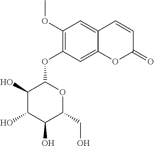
C1(OC)=C(OC2C(O)C(O)C(O)C(CO)O2)C=C2C(=C1)C=CC(=O)O2
